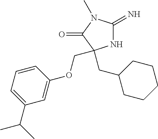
N1C(=N)N(C)C(=O)C1(CC1CCCCC1)COC1=CC(C(C)C)=CC=C1
